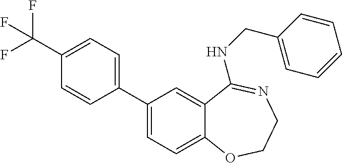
C1(C2=CC=C3C(=C2)C(NCC2=CC=CC=C2)=NCCO3)=CC=C(C(F)(F)F)C=C1
